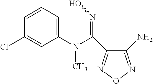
C1(N(C(=NO)C2=NON=C2N)C)=CC=CC(Cl)=C1
